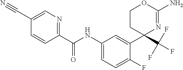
C1(C(NC2=CC=C(F)C(C3(C(F)(F)F)N=C(N)OCC3)=C2)=O)=NC=C(C#N)C=C1
